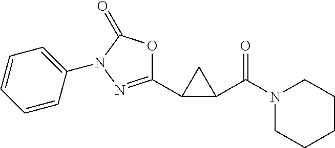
C1C(C2=NN(C3=CC=CC=C3)C(=O)O2)C1C(N1CCCCC1)=O
